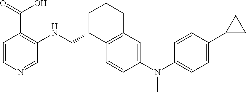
C1=CC(N(C2=CC=C(C3CC3)C=C2)C)=CC2=C1C(CNC1=C(C(O)=O)C=CN=C1)CCC2
